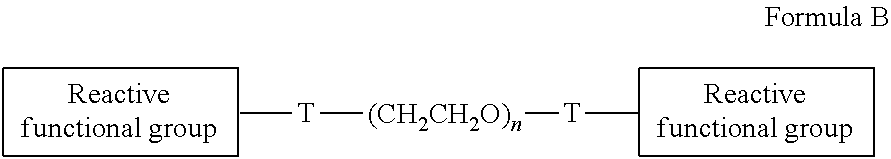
[T]([(CH2CH2O)n][T]C)C
